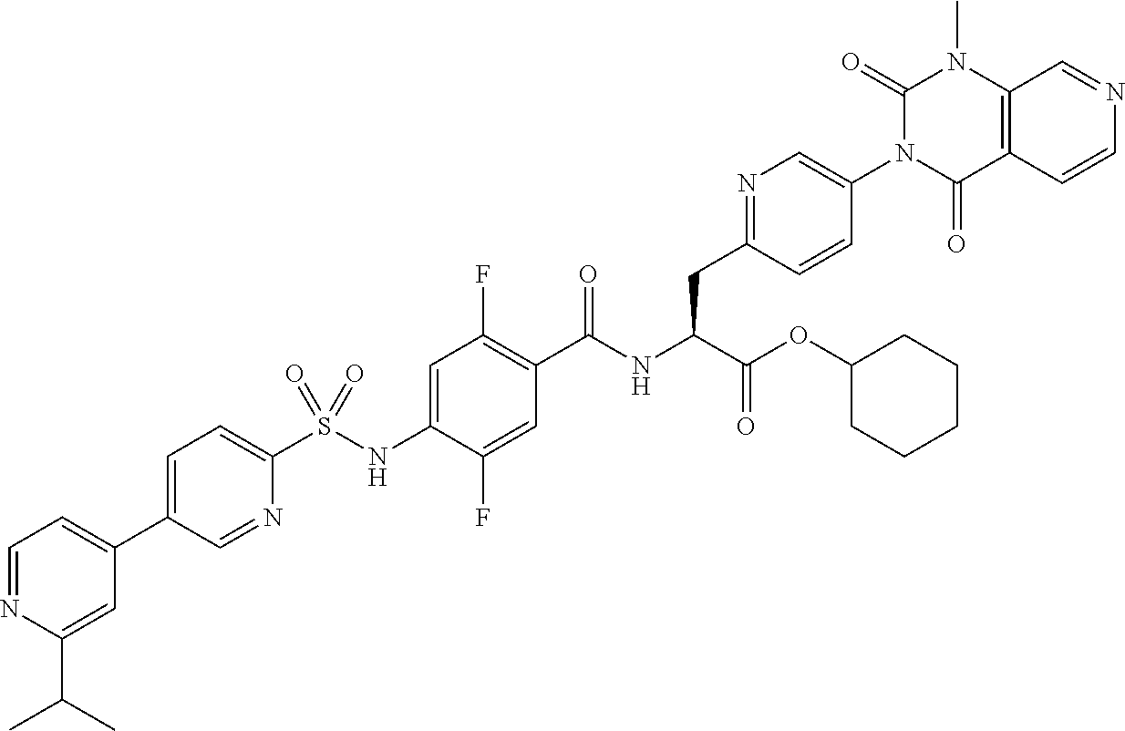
C1=C(C2=CC=NC(C(C)C)=C2)C=NC(S(=O)(=O)NC2=CC(F)=C(C(=O)NC(C(OC3CCCCC3)=O)CC3=NC=C(N4C(=O)C5=C(N(C)C4=O)C=NC=C5)C=C3)C=C2F)=C1
